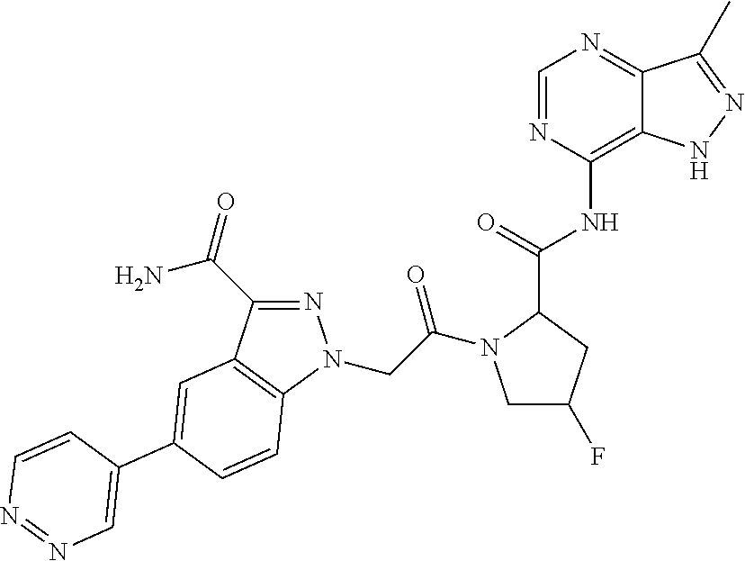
C12=C(NC(C3CC(F)CN3C(CN3N=C(C(N)=O)C4=C3C=CC(C3=CN=NC=C3)=C4)=O)=O)N=CN=C1C(C)=NN2
